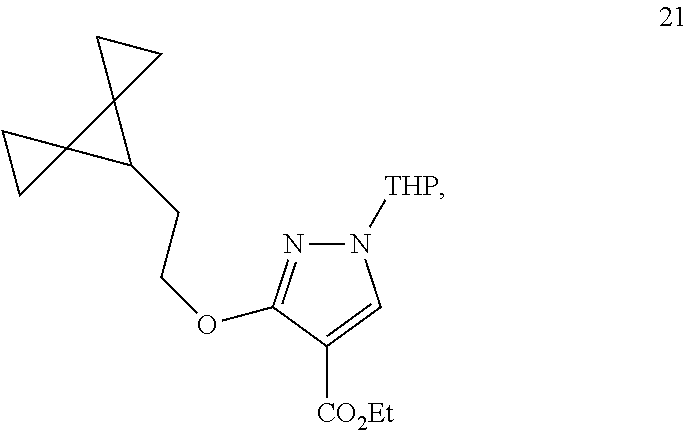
C(COC1=NN([THP])C=C1[CO2Et])C1C2(CC2)C12CC2
